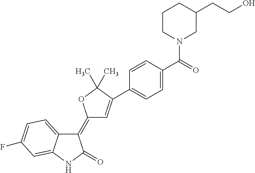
C1(=C2C=C(C3=CC=C(C(=O)N4CC(CCO)CCC4)C=C3)C(C)(C)O2)C2=CC=C(F)C=C2NC1=O
